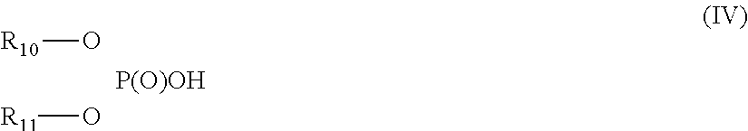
[R10]O.[R11]O.[P(O)OH]
